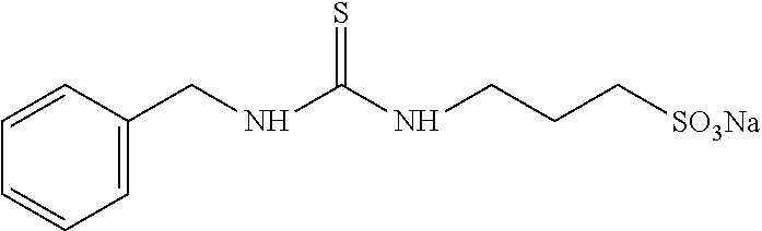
C1=C(CNC(NCCC[SO3Na])=S)C=CC=C1
